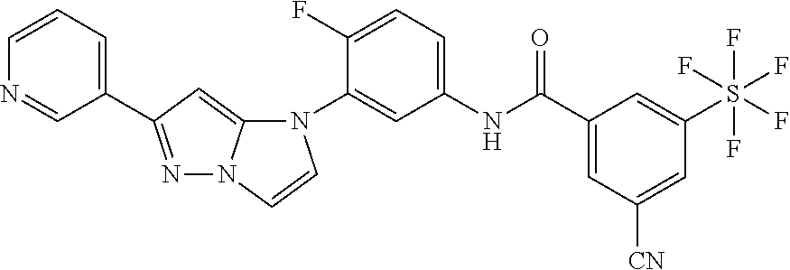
C1(C2=NN3C(=C2)N(C2=CC(NC(C4=CC([CN])=CC(S(F)(F)(F)(F)F)=C4)=O)=CC=C2F)C=C3)=CC=CN=C1
